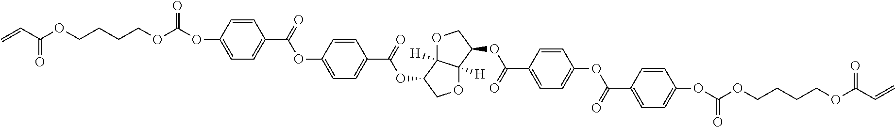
C1=CC(OC(OCCCCOC(C=C)=O)=O)=CC=C1C(OC1=CC=C(C(OC2COC3([H])C2([H])OCC3OC(=O)C2=CC=C(OC(C3=CC=C(OC(OCCCCOC(C=C)=O)=O)C=C3)=O)C=C2)=O)C=C1)=O
